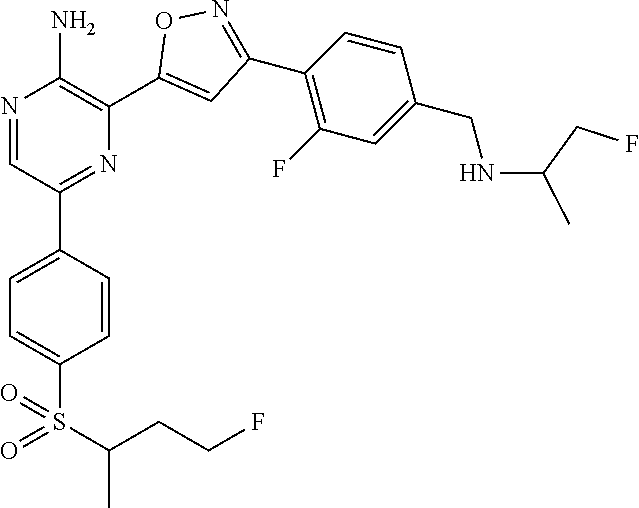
N1=CC(C2=CC=C(S(=O)(C(C)CCF)=O)C=C2)=NC(C2=CC(C3=C(F)C=C(CNC(CF)C)C=C3)=NO2)=C1N
